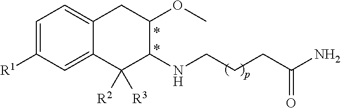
C1=C([R1])C=C2C(=C1)CC(OC)C(NCCCC(N)=O)C2([R2])[R3]
